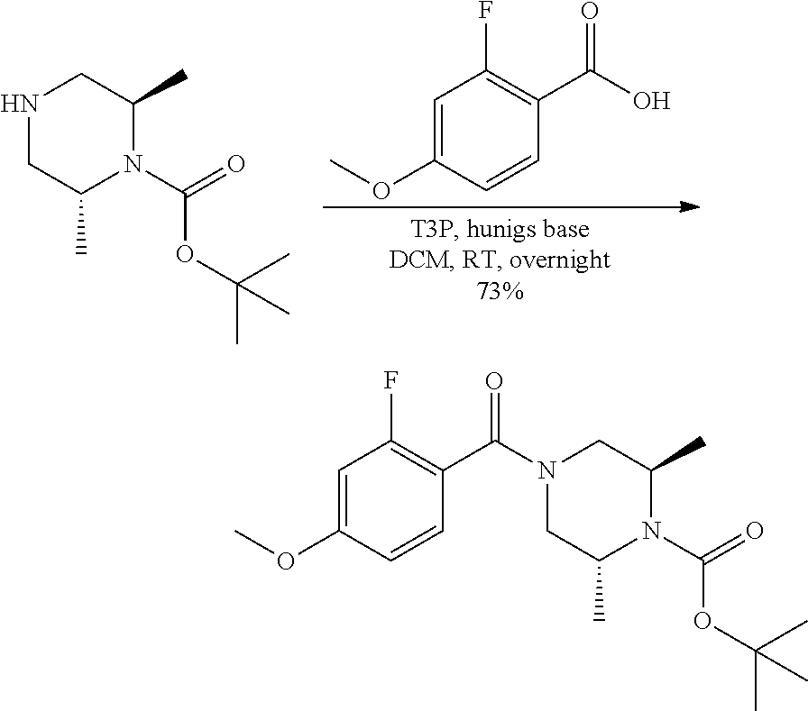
C1C(C)N(C(=O)OC(C)(C)C)C(C)CN1C(C1=C(F)C=C(OC)C=C1)=O.C1=C(OC)C=CC(C(=O)O)=C1F.N1CC(C)N(C(=O)OC(C)(C)C)C(C)C1
